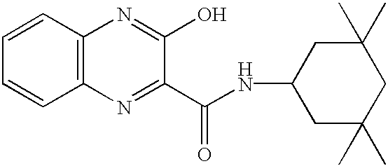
C1(C(NC2CC(C)(C)CC(C)(C)C2)=O)=NC2=C(N=C1O)C=CC=C2
